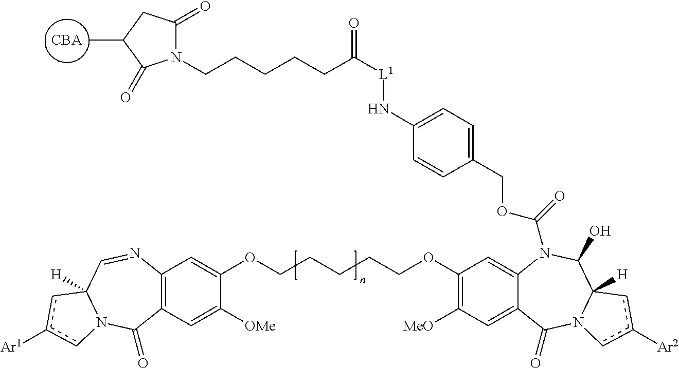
[CBA].C1(OCCCCCOC2=CC3=C(C=C2[OMe])C(=O)N2C([H])(C=N3)cc([Ar1])c2)=C([MeO])C=C2C(=C1)N(C(=O)OCC1=CC=C(N[L1]C(=O)CCCCCN3C(=O)CC(C)C3=O)C=C1)C(O)C1([H])N(C2=O)cc([Ar2])c1
